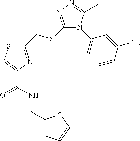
C1(CSC2=NN=C(C)N2C2=CC=CC(Cl)=C2)=NC(C(NCC2=CC=CO2)=O)=CS1
